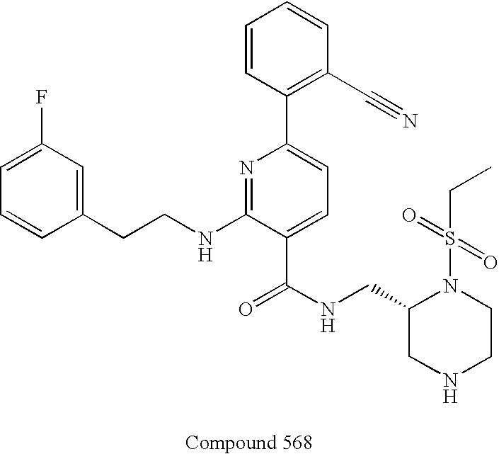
C1=C(F)C=C(CCNC2=NC(C3=C(C#N)C=CC=C3)=CC=C2C(NCC2CNCCN2S(=O)(=O)CC)=O)C=C1
